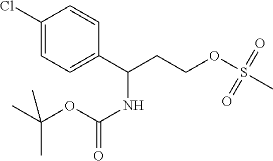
C1(Cl)=CC=C(C(CCOS(C)(=O)=O)NC(=O)OC(C)(C)C)C=C1
